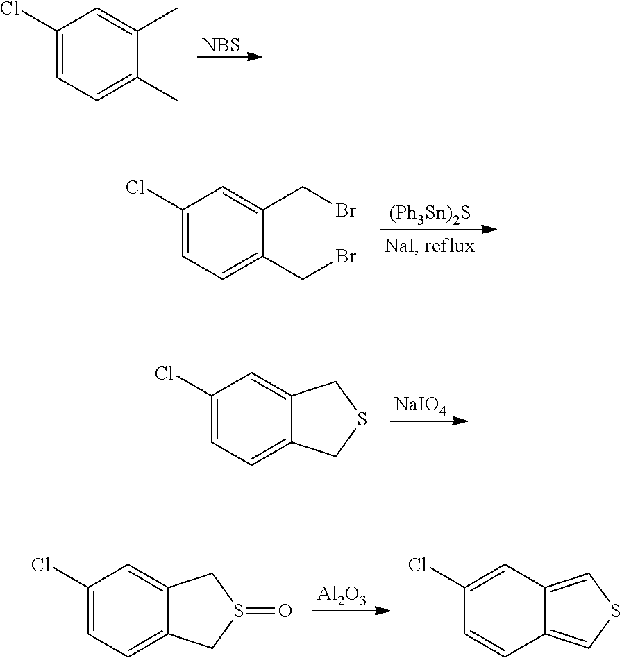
[NBS].C1(Cl)=CC=C(C)C(C)=C1.[(Ph3Sn)2S].C1(Cl)=CC=C(CBr)C(CBr)=C1.[NaIO4].C1(Cl)=CC=C2C(=C1)CSC2.[Al2O3].C1(Cl)=CC=C2C(=C1)CS(=O)C2.C1(Cl)=CC2=CSC=C2C=C1
